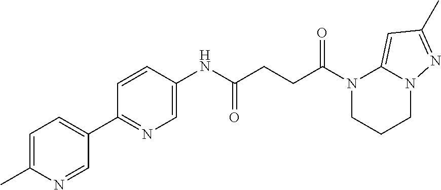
N1(C(CCC(NC2=CN=C(C3=CC=C(C)N=C3)C=C2)=O)=O)CCCN2C1=CC(C)=N2
